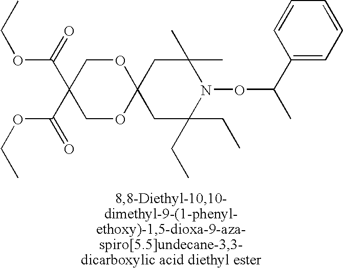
C12(CC(C)(C)N(OC(C)C3=CC=CC=C3)C(CC)(CC)C1)OCC(C(=O)OCC)(C(OCC)=O)CO2
